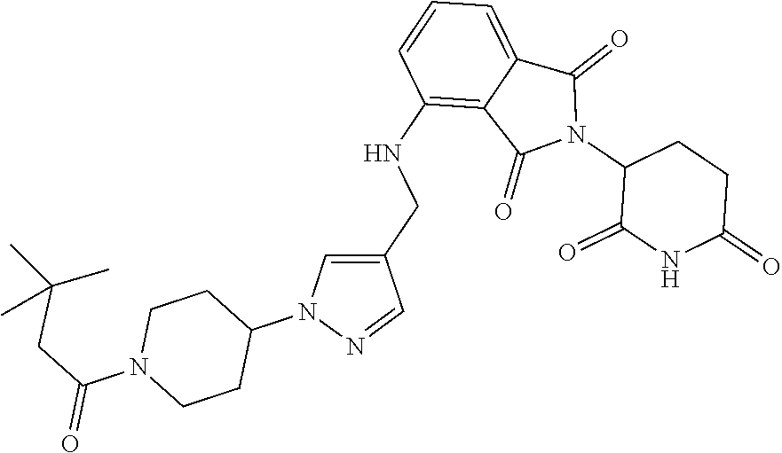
C1(NCC2=CN(C3CCN(C(CC(C)(C)C)=O)CC3)N=C2)=C2C(=CC=C1)C(=O)N(C1C(=O)NC(=O)CC1)C2=O
